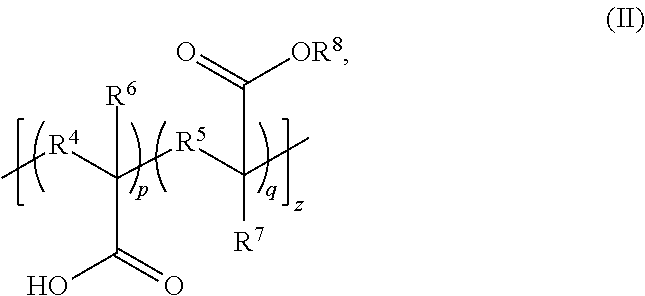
C[R4]C([R5]C([R7])(C)C([OR8])=O)([R6])C(=O)O
